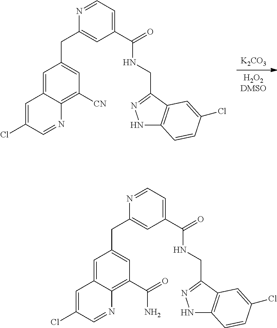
C1=C2C(=C(C(=O)N)C=C1CC1=CC(C(=O)NCC3=NNC4=C3C=C(Cl)C=C4)=CC=N1)N=CC(Cl)=C2.C1=C2C(=C([CN])C=C1CC1=CC(C(=O)NCC3=NNC4=C3C=C(Cl)C=C4)=CC=N1)N=CC(Cl)=C2.[H2O2DMSO].[K2CO3]
